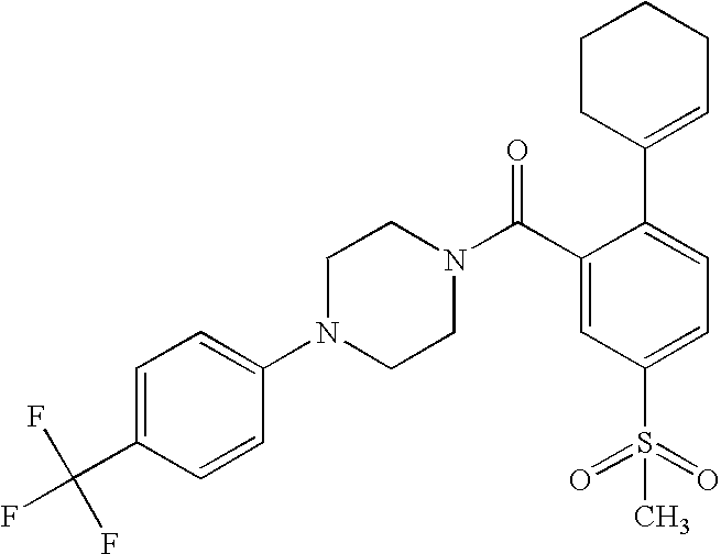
FC(C1=CC=C(N2CCN(C(C3=CC(S(=O)(=O)C)=CC=C3C3=CCCCC3)=O)CC2)C=C1)(F)F
